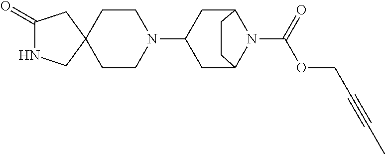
C1(=O)NCC2(C1)CCN(C1CC3N(C(OCC#CC)=O)C(C1)CC3)CC2
